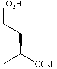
C(CC([CO2H])C)[CO2H]
